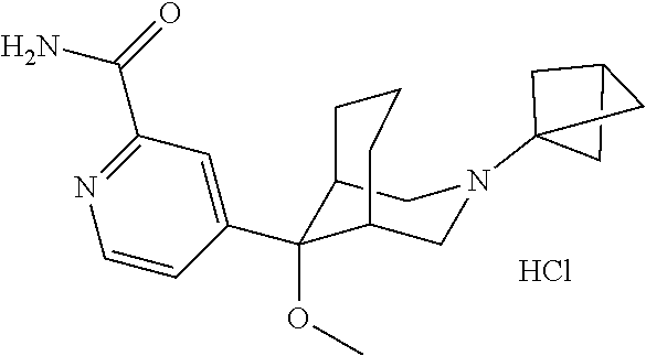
N1=C(C(=O)N)C=C(C2(OC)C3CN(C45CC(C4)C5)CC2CCC3)C=C1.Cl
